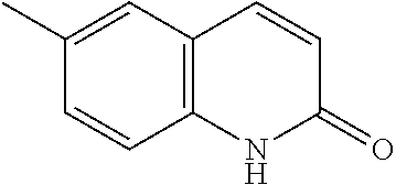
C12=C(C=C(C)C=C1)C=CC(=O)N2
